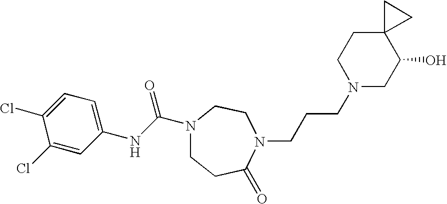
C1(NC(N2CCC(=O)N(CCCN3CC(O)C4(CC3)CC4)CC2)=O)=CC=C(Cl)C(Cl)=C1
